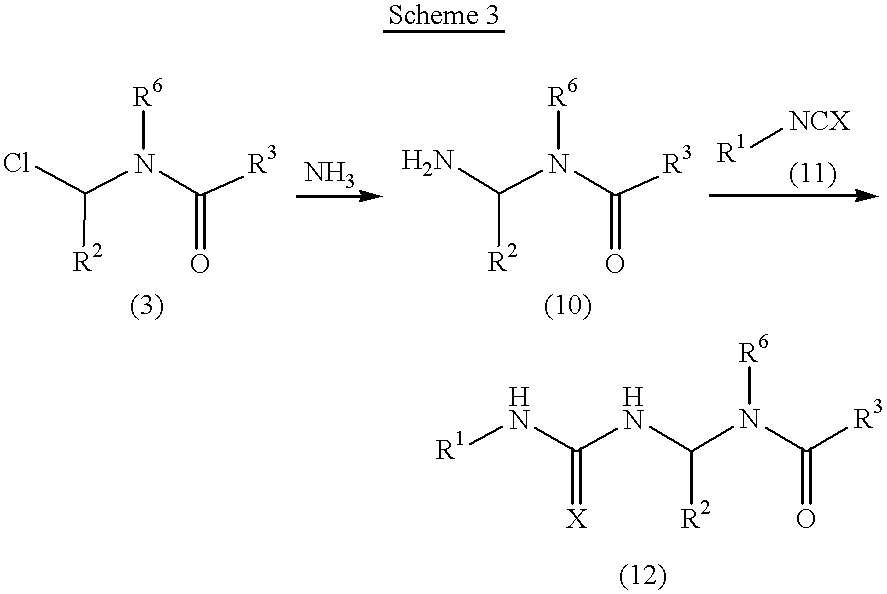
[R3]C(N(C(Cl)[R2])[R6])=O.N(C([R3])=O)(C(NC(N[R1])=[X])[R2])[R6].[R3]C(N(C(N)[R2])[R6])=O.[R1][NCX]
